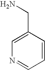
C1=C(CN)C=CC=N1
